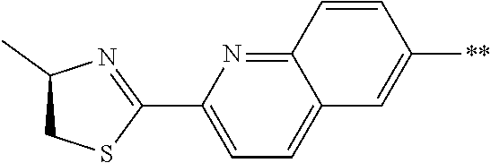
C1(C2=NC(C)CS2)=CC=C2C(=N1)C=CC([**])=C2
